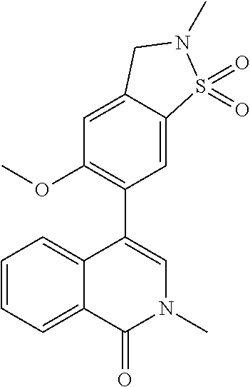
C1=CC=C2C(=C1)C(C1=C(OC)C=C3C(=C1)S(=O)(=O)N(C)C3)=CN(C)C2=O
